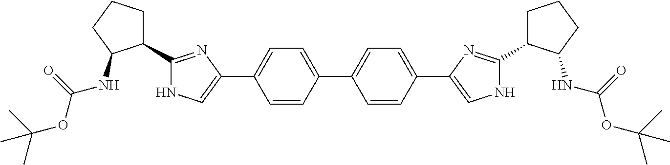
N1C(C2CCCC2NC(=O)OC(C)(C)C)=NC(C2=CC=C(C3=CC=C(C4=CNC(C5CCCC5NC(OC(C)(C)C)=O)=N4)C=C3)C=C2)=C1
